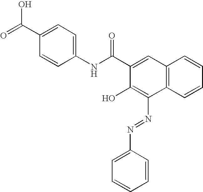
C1(C(=O)O)=CC=C(NC(C2=CC3=C(C(N=NC4=CC=CC=C4)=C2O)C=CC=C3)=O)C=C1
